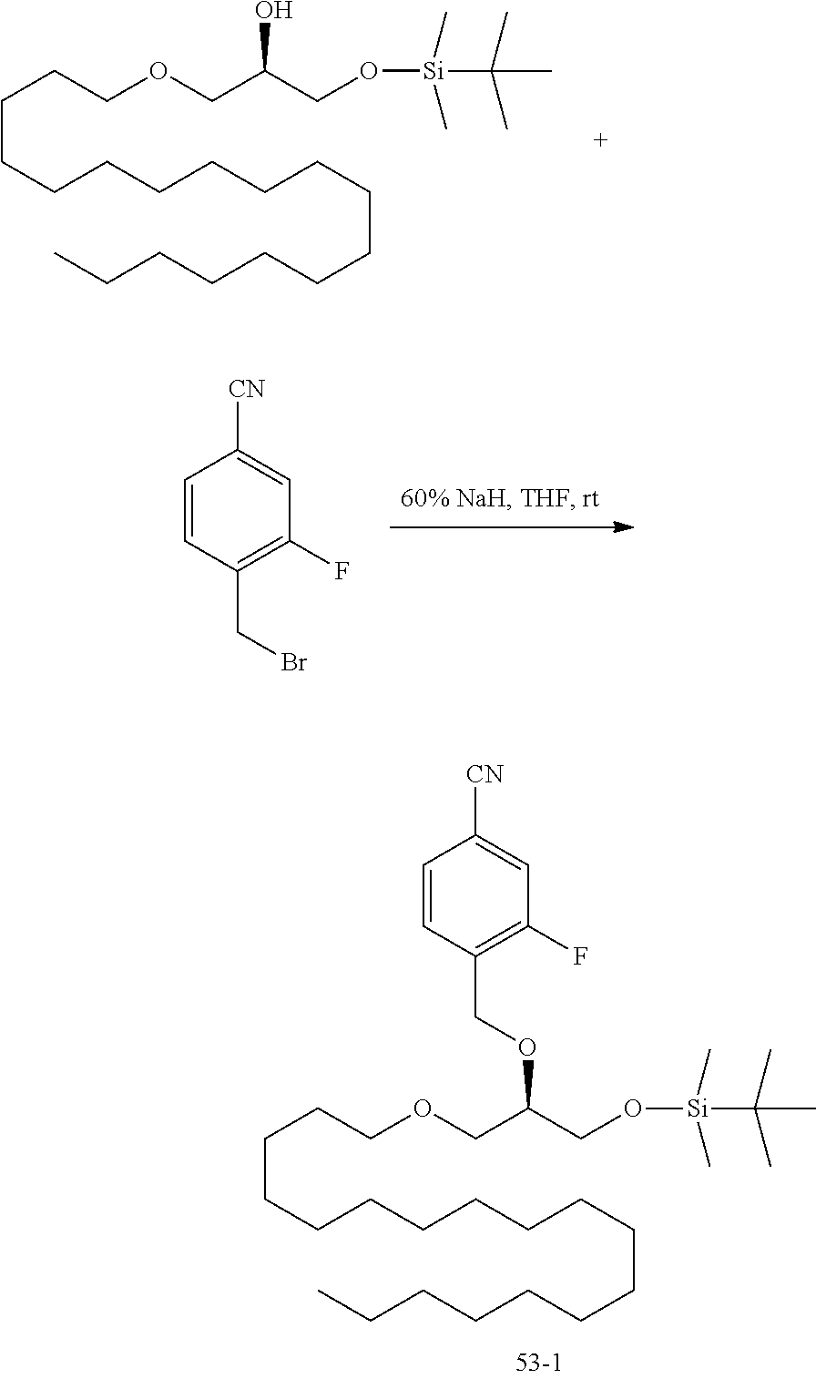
C(CCCCCCCCCCCCC)CCCCOCC(CO[Si](C)(C)C(C)(C)C)OCC1=C(F)C=C([CN])C=C1.C(CCCCCCCCCCCCC)CCCCOCC(CO[Si](C)(C)C(C)(C)C)O.C1=CC(CBr)=C(F)C=C1[CN]
